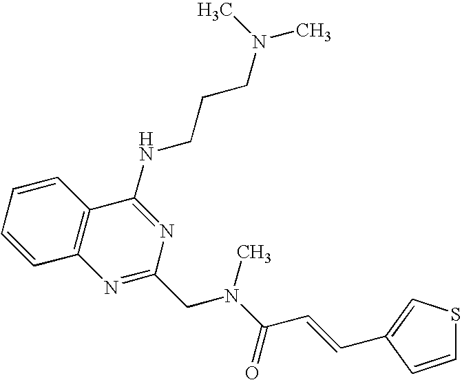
C1=CC=CC2=C1N=C(CN(C(=O)C=CC1=CSC=C1)C)N=C2NCCCN(C)C
